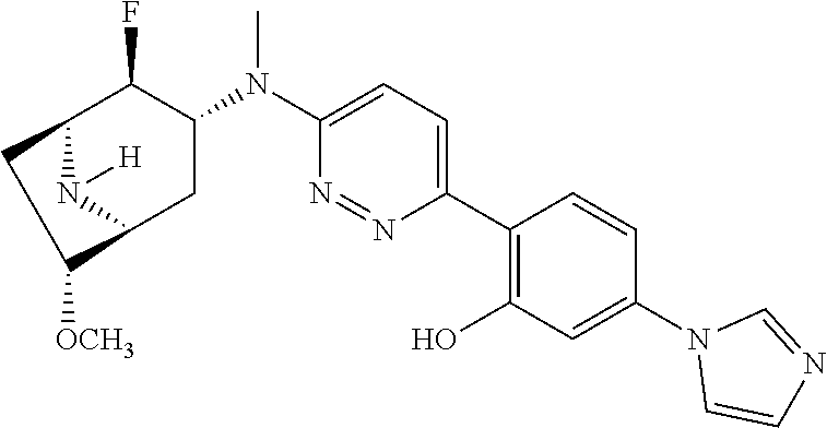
C12N([H])C(CC(N(C3=CC=C(C4=C(O)C=C(N5C=CN=C5)C=C4)N=N3)C)C1F)C([OCH3])C2
